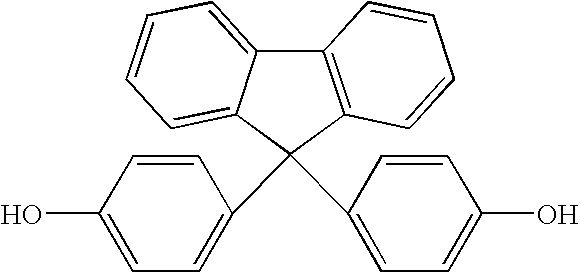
C1=CC(O)=CC=C1C1(C2=CC=C(O)C=C2)C2=CC=CC=C2C2=C1C=CC=C2
